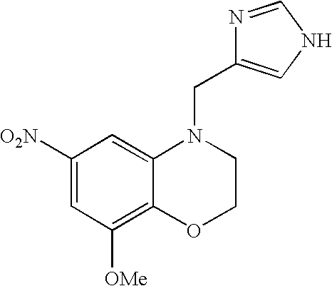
C1([O2N])=CC([OMe])=C2C(=C1)N(CC1=CNC=N1)CCO2
